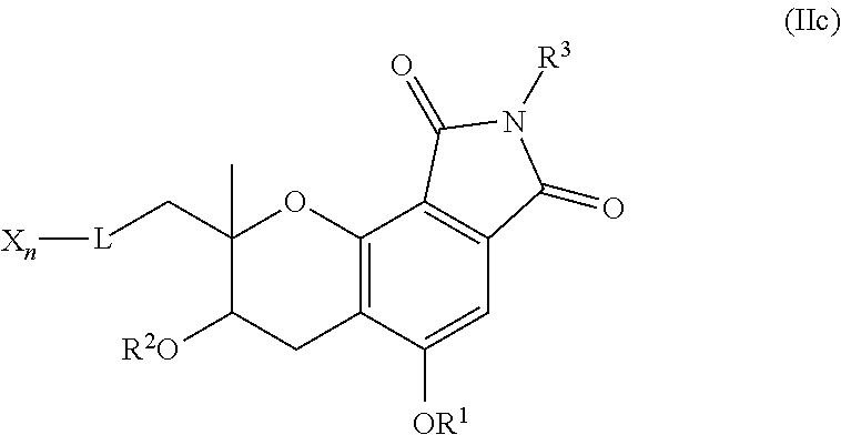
C1(C)(C[L][Xn])C([R2O])CC2=C(O1)C1=C(C=C2[OR1])C(=O)N([R3])C1=O
